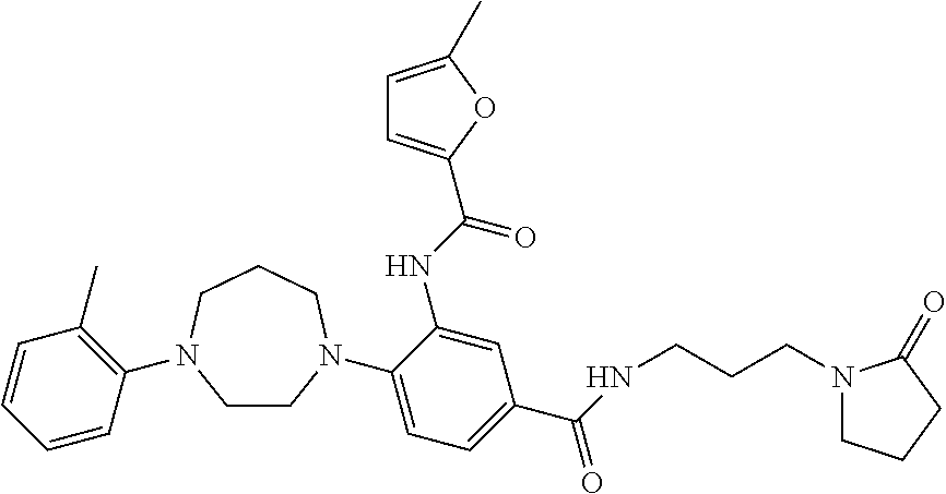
C(NCCCN1CCCC1=O)(C1=CC=C(N2CCN(C3=C(C)C=CC=C3)CCC2)C(NC(=O)C2=CC=C(C)O2)=C1)=O
